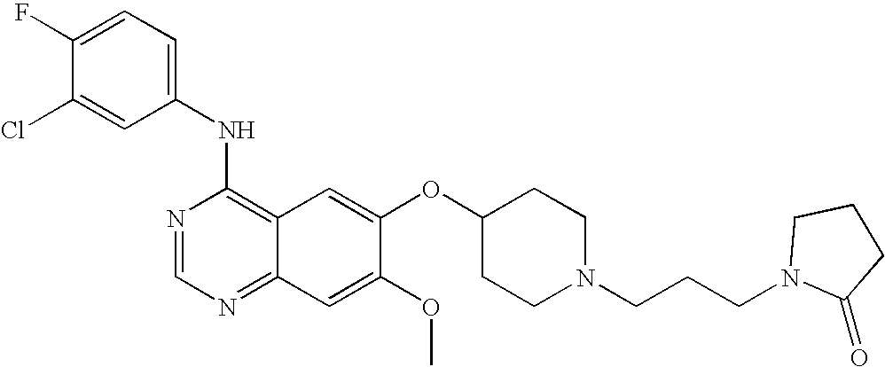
C1=C(Cl)C(F)=CC=C1NC1=C2C(=NC=N1)C=C(OC)C(OC1CCN(CCCN3CCCC3=O)CC1)=C2
